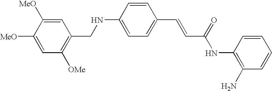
N(C1=CC=C(C=CC(NC2=C(N)C=CC=C2)=O)C=C1)CC1=C([OMe])C=C([MeO])C([MeO])=C1
